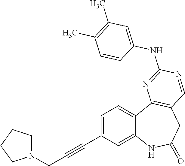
C1=C(C#CCN2CCCC2)C=C2C(=C1)C1=C(CC(=O)N2)C=NC(NC2=CC(C)=C(C)C=C2)=N1
